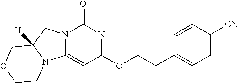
C(COC1=NC(=O)N2C(=C1)N1C([H])(C2)COCC1)C1=CC=C([CN])C=C1
